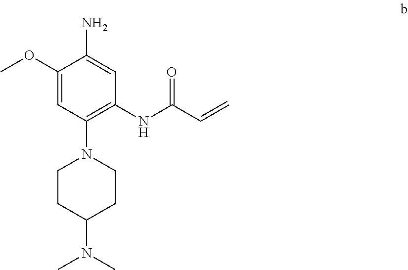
C1(OC)=CC(N2CCC(N(C)C)CC2)=C(NC(C=C)=O)C=C1N
